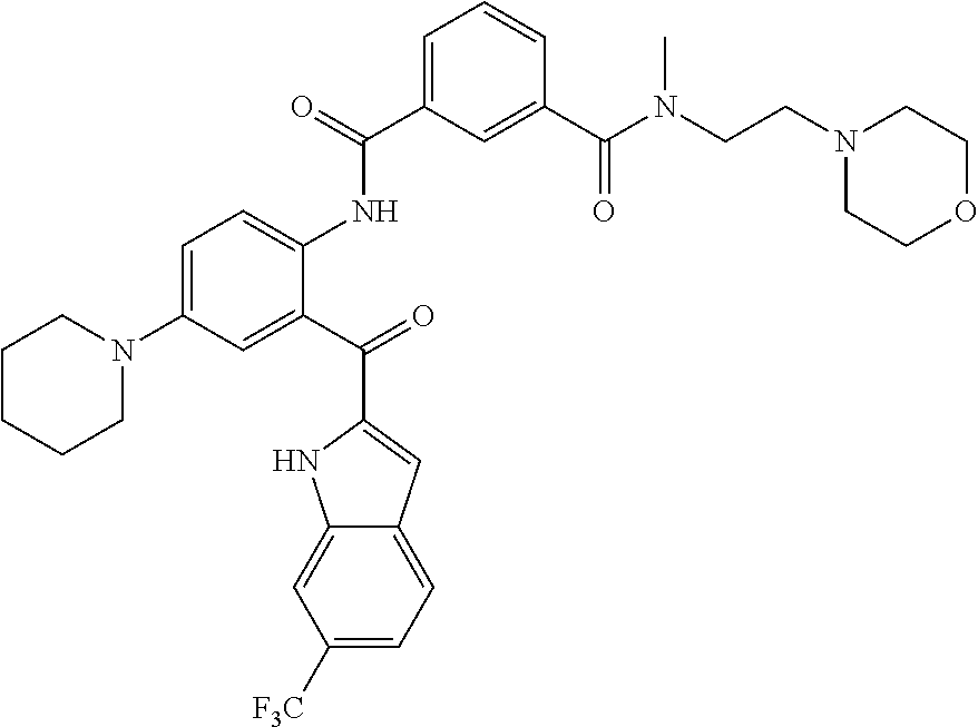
C1=C(N2CCCCC2)C=C(C(=O)C2=CC3=CC=C([F3C])C=C3N2)C(NC(C2=CC=CC(C(N(CCN3CCOCC3)C)=O)=C2)=O)=C1
